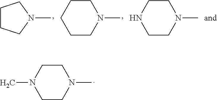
C1CCN(C)C1.N1(C)CCCCC1.N1(C)CCNCC1.N1(C)CCN(C)CC1
